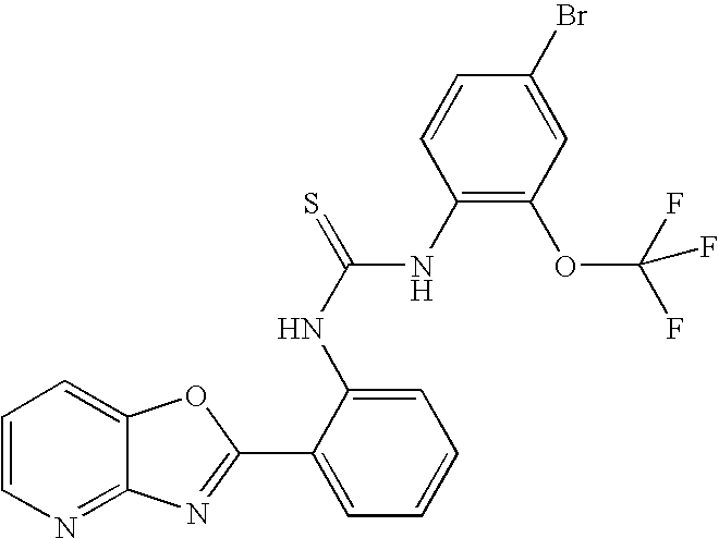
C12=NC=CC=C1OC(C1=CC=CC=C1NC(=S)NC1=C(OC(F)(F)F)C=C(Br)C=C1)=N2
